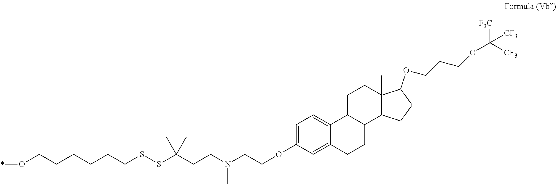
*OCCCCCCSSC(CCN(CCOC1=CC=C2C(=C1)CCC1C2CCC2(C)C1CCC2OCCCOC([F3C])([CF3])[CF3])C)(C)C
